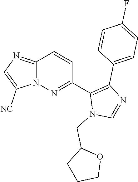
C12=NC=C([NC])N1N=C(C1=C(C3=CC=C(F)C=C3)N=CN1CC1CCCO1)C=C2
